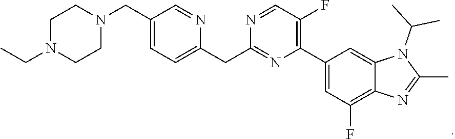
CCN1CCN(CC2=CC=C(CC3=NC(C4=CC(F)=C5C(=C4)N(C(C)C)C(C)=N5)=C(F)C=N3)N=C2)CC1
